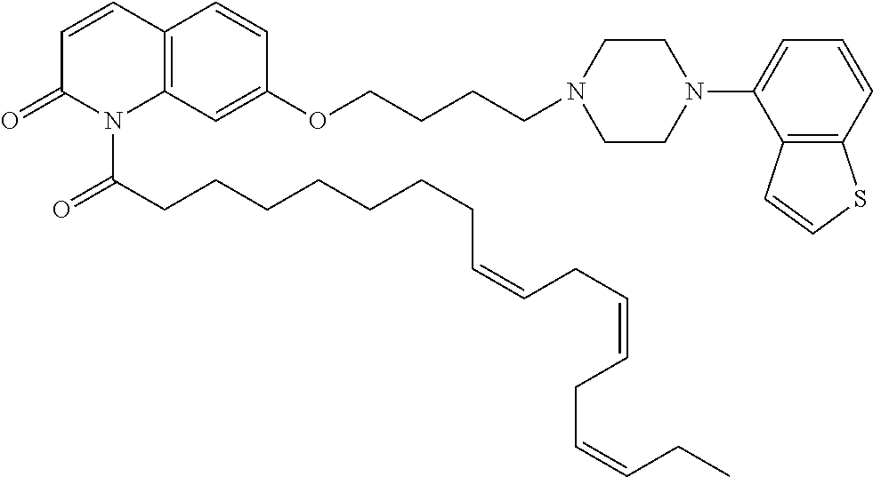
C12=C(C=C(OCCCCN3CCN(C4=CC=CC5=C4C=CS5)CC3)C=C1)N(C(CCCCCCCC=CCC=CCC=CCC)=O)C(=O)C=C2
